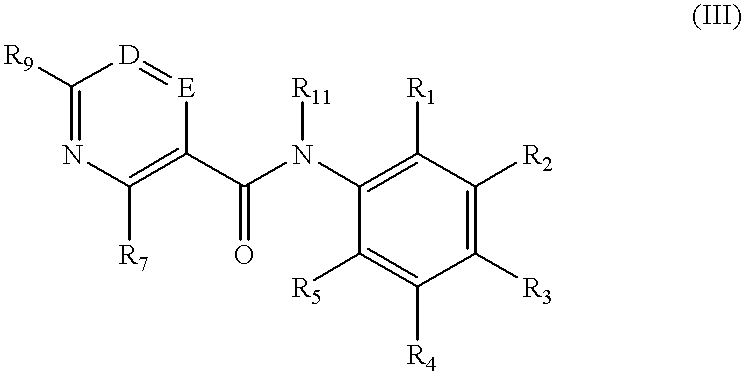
N1=C([R9])[D]=[E]C(C(N(C2=C([R1])C([R2])=C([R3])C([R4])=C2[R5])[R11])=O)=C1[R7]
